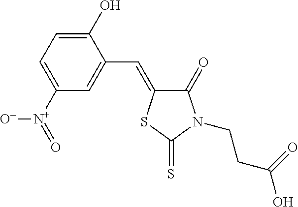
C1=C([N+](=O)[O-])C=C(C=C2C(=O)N(CCC(O)=O)C(=S)S2)C(O)=C1
